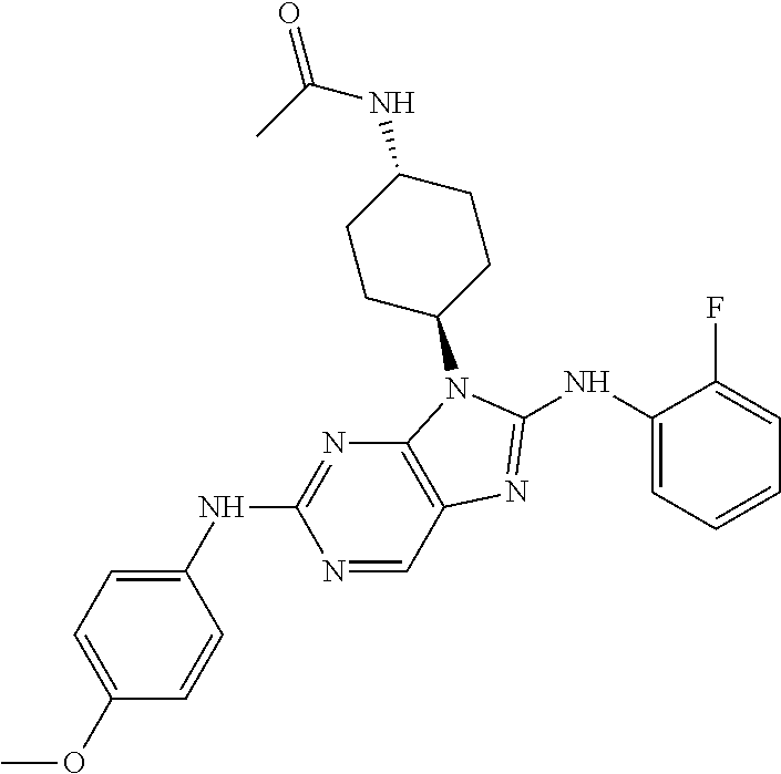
N1=CC2=C(N=C1NC1=CC=C(OC)C=C1)N(C1CCC(NC(C)=O)CC1)C(NC1=CC=CC=C1F)=N2
